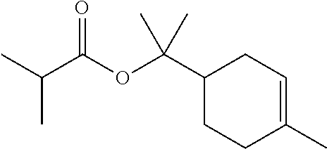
C1(C(OC(C(C)C)=O)(C)C)CCC(C)=CC1
